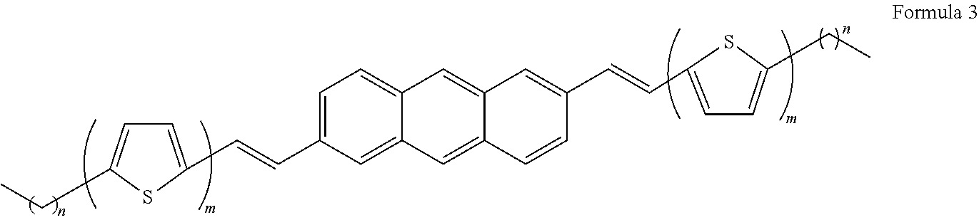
C1=C(C=CC2=CC=C(CC)S2)C=C2C(=C1)C=C1C(=C2)C=CC(C=CC2=CC=C(CC)S2)=C1
